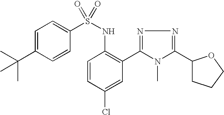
C1=C(C(C)(C)C)C=CC(S(NC2=C(C3=NN=C(C4CCCO4)N3C)C=C(Cl)C=C2)(=O)=O)=C1
